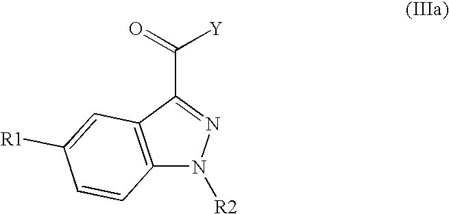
C(=O)([Y])C1=NN([R2])C2=C1C=C([R1])C=C2
